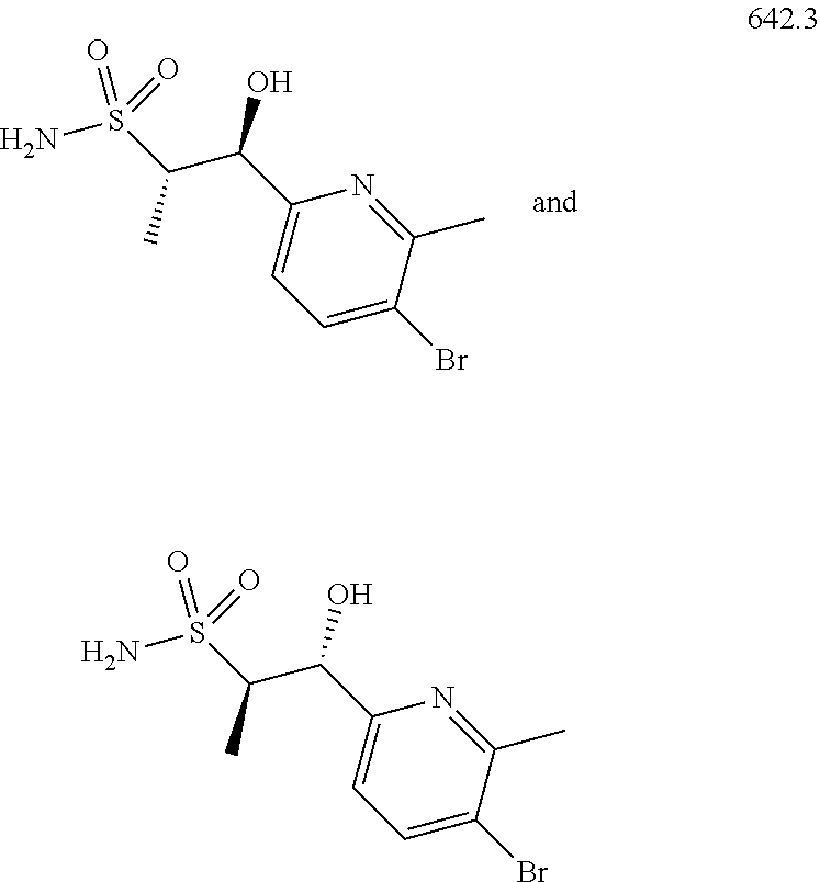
C1=C(Br)C(C)=NC(C(C(S(N)(=O)=O)C)O)=C1.C1=C(Br)C(C)=NC(C(C(S(N)(=O)=O)C)O)=C1
